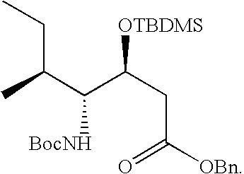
CC(C(C(CC([OBn])=O)[OTBDMS])[BocNH])CC
